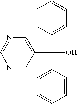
N1=CC(C(C2=CC=CC=C2)(C2=CC=CC=C2)O)=CN=C1
